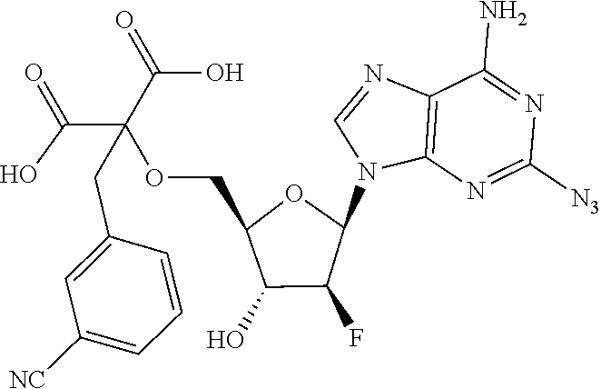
C12=C(N=C([N3])N=C1N)N(C1OC(COC(C(=O)O)(C(=O)O)CC3=CC([NC])=CC=C3)C(O)C1F)C=N2
